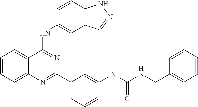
C1=CC=C2C(=C1)C(NC1=CC3=C(C=C1)NN=C3)=NC(C1=CC=CC(NC(=O)NCC3=CC=CC=C3)=C1)=N2
